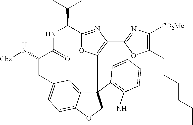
C123C4=CC(=CC=C4OC1NC1=C2C=CC=C1)CC(N[Cbz])C(=O)NC(C(C)C)C1=NC(C2=NC([CO2Me])=C(CCCCCC)O2)=C3O1
